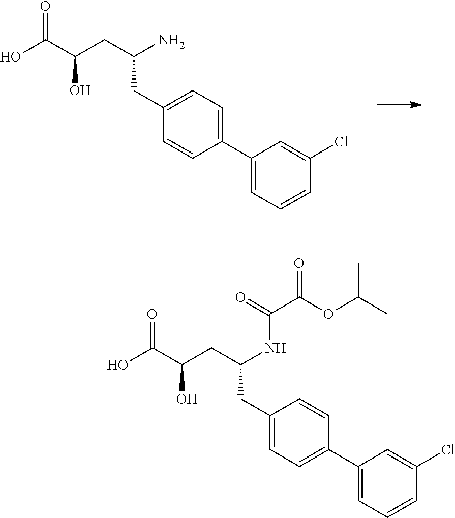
C1=C(C2=CC=CC(Cl)=C2)C=CC(CC(CC(C(O)=O)O)N)=C1.CC(OC(C(=O)NC(CC1=CC=C(C2=CC=CC(Cl)=C2)C=C1)CC(C(O)=O)O)=O)C
